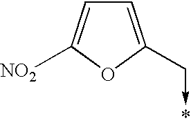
C1=C(C->*)OC([NO2])=C1
